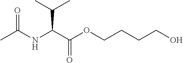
C(NC(C(OCCCCO)=O)C(C)C)(C)=O
